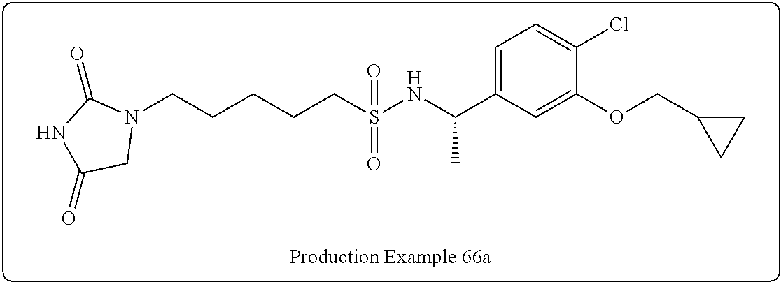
N1(CCCCCS(NC(C2=CC=C(Cl)C(OCC3CC3)=C2)C)(=O)=O)C(=O)NC(=O)C1
